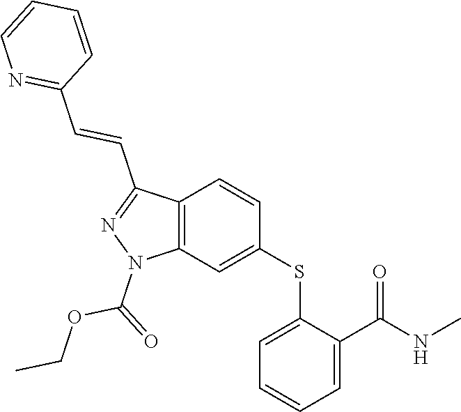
C1(SC2=CC3=C(C=C2)C(C=CC2=NC=CC=C2)=NN3C(=O)OCC)=CC=CC=C1C(NC)=O
